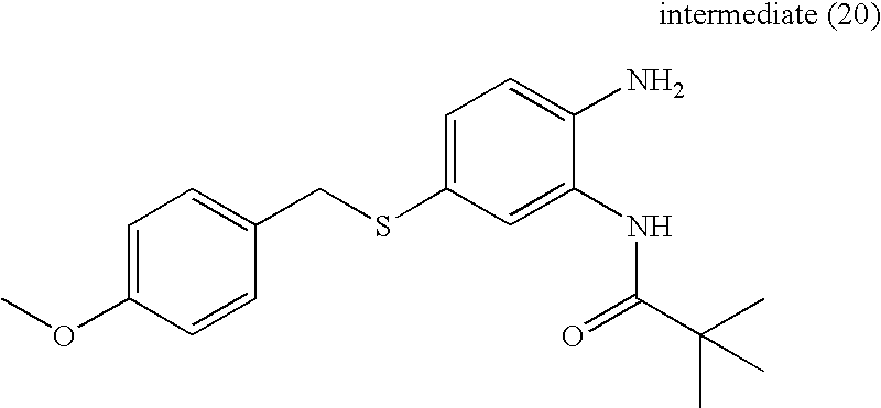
C1=C(OC)C=CC(CSC2=CC=C(N)C(NC(C(C)(C)C)=O)=C2)=C1
